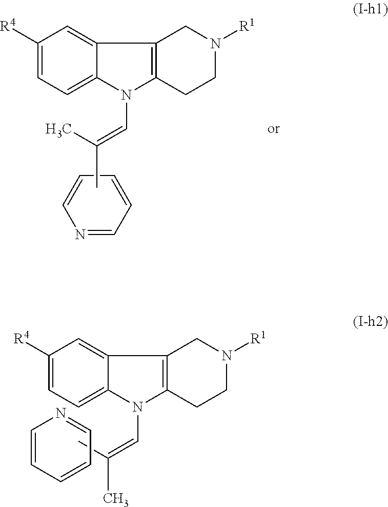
N1=CC=CC=C1.C1([R4])=CC=C2C(=C1)C1=C(N2C=C(C)C)CCN([R1])C1.C1([R4])=CC=C2C(=C1)C1=C(N2C=C(C)C)CCN([R1])C1.C1=CC=CC=N1
